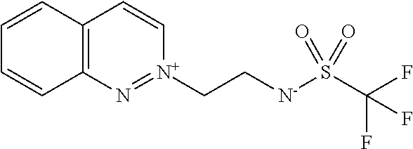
C1=CC2=C(C=C1)N=[N+](CC[N-]S(C(F)(F)F)(=O)=O)C=C2
